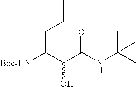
C(C(C(C(NC(C)(C)C)=O)O)[Boc-HN])CC
